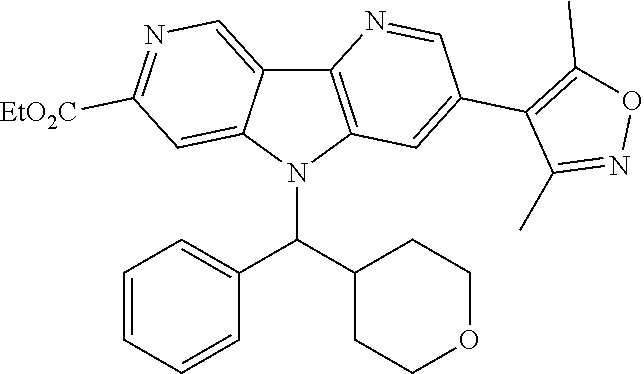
C12=C(N(C(C3=CC=CC=C3)C3CCOCC3)C3=CC([EtO2C])=NC=C13)C=C(C1=C(C)ON=C1C)C=N2
